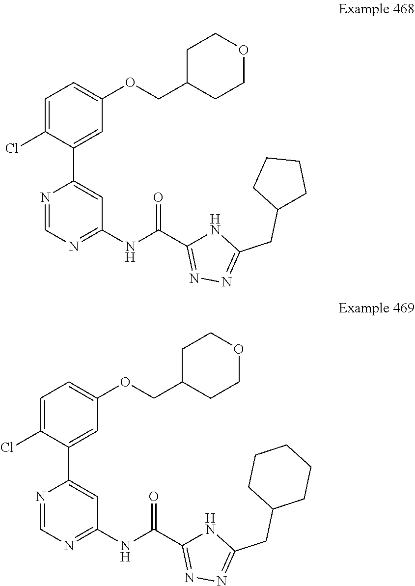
C1=C(Cl)C(C2=CC(NC(=O)C3=NN=C(CC4CCCC4)N3)=NC=N2)=CC(OCC2CCOCC2)=C1.C1=C(Cl)C(C2=CC(NC(=O)C3=NN=C(CC4CCCCC4)N3)=NC=N2)=CC(OCC2CCOCC2)=C1
